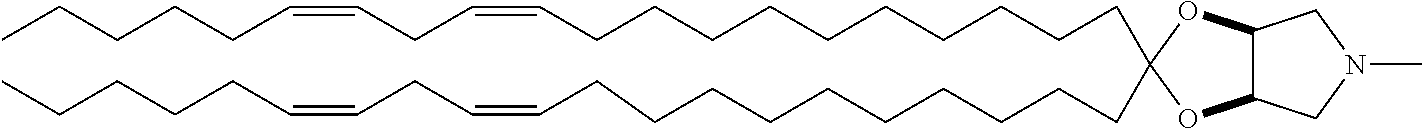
C(CCCCCCC=CCC=CCCCCC)CCCC1(CCCCCCCCCCC=CCC=CCCCCC)OC2C(O1)CN(C)C2
